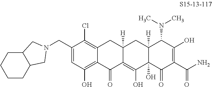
C12=C(Cl)C(CN3CC4C(C3)CCCC4)=CC(O)=C1C(=O)C1=C(O)C3(O)C([H])(CC1([H])C2)C(N(C)C)C(O)=C(C(N)=O)C3=O
